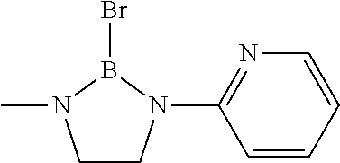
CN1CCN(C2=NC=CC=C2)B1Br
